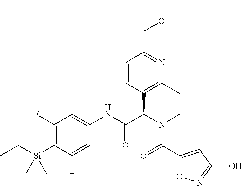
C1=CC2=C(N=C1COC)CCN(C(C1=CC(O)=NO1)=O)C2C(NC1=CC(F)=C([Si](CC)(C)C)C(F)=C1)=O
